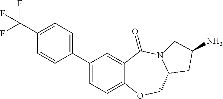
C1=C(C2=CC=C(C(F)(F)F)C=C2)C=C2C(=C1)OCC1N(C2=O)CC(N)C1
